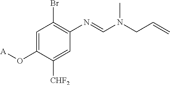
C1=C(O[A])C([CHF2])=CC(N=CN(CC=C)C)=C1Br
